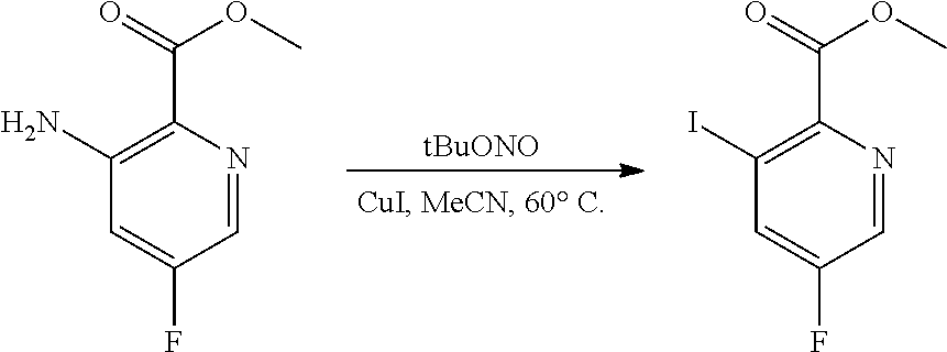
[tBuONO].C1=C(F)C=NC(C(=O)OC)=C1N.C1=C(F)C=NC(C(=O)OC)=C1I
